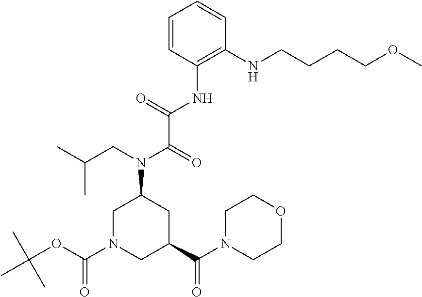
C(=O)(N(CC(C)C)C1CN(C(OC(C)(C)C)=O)CC(C(N2CCOCC2)=O)C1)C(=O)NC1=C(NCCCCOC)C=CC=C1
